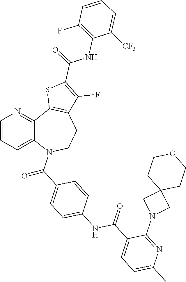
C(=O)(C1=CC=C(NC(=O)C2=CC=C(C)N=C2N2CC3(C2)CCOCC3)C=C1)N1C2=CC=CN=C2C2=C(CC1)C(F)=C(C(NC1=C(F)C=CC=C1[CF3])=O)S2
